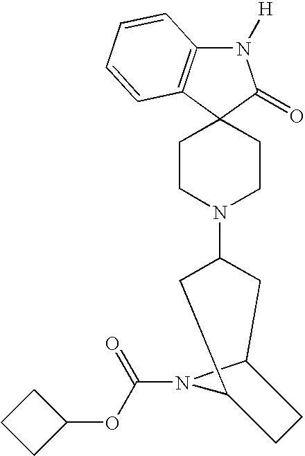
N1([H])C2=C(C3(C1=O)CCN(C1CC4N(C(OC5CCC5)=O)C(C1)CC4)CC3)C=CC=C2
